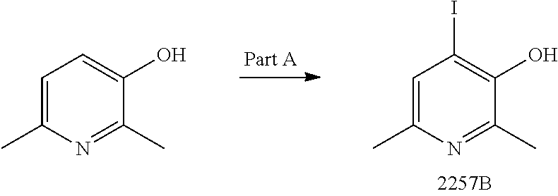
C1=C(C)N=C(C)C(O)=C1I.C1=C(C)N=C(C)C(O)=C1
